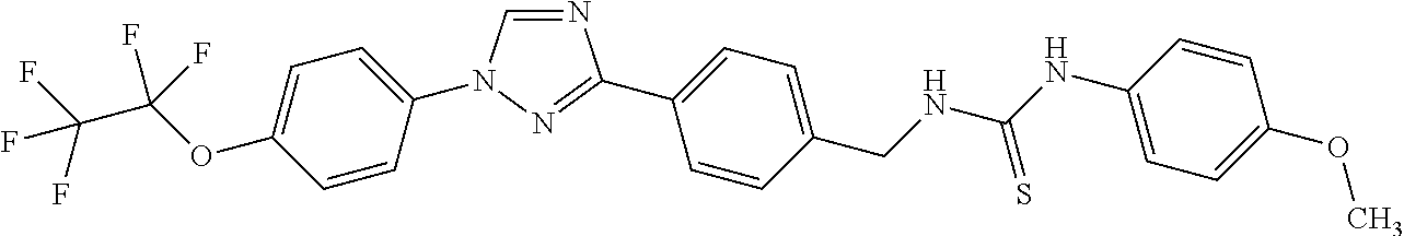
C1=C(OC(C(F)(F)F)(F)F)C=CC(N2C=NC(C3=CC=C(CNC(NC4=CC=C(OC)C=C4)=S)C=C3)=N2)=C1
